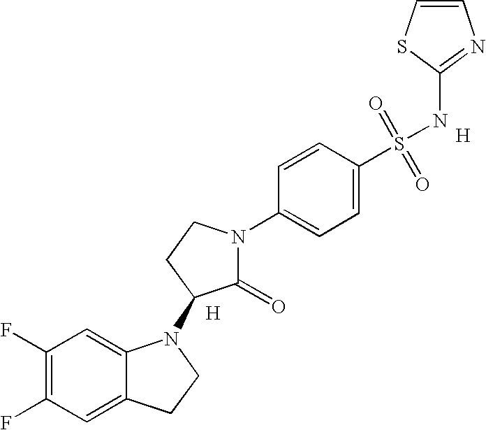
C1(F)=C(F)C=C2C(=C1)N(C1C(=O)N(C3=CC=C(S(=O)(=O)NC4=NC=CS4)C=C3)CC1)CC2.[H].[H]
